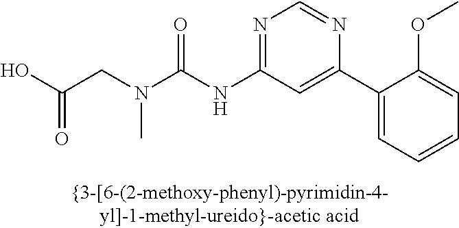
N(C(NC1=NC=NC(C2=CC=CC=C2OC)=C1)=O)(CC(O)=O)C
